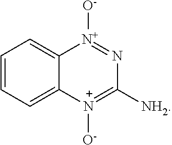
C1=CC=C2C(=C1)[N+]([O-])=NC([NH2])=[N+]2[O-]
